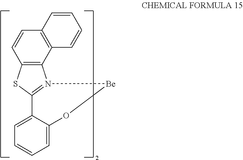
C1=CC2=C(C3=C1SC1=N3[Be]OC3=CC=CC=C13)C=CC=C2
